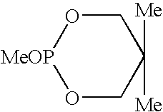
O1[MeOP]OCC([Me])([Me])C1
